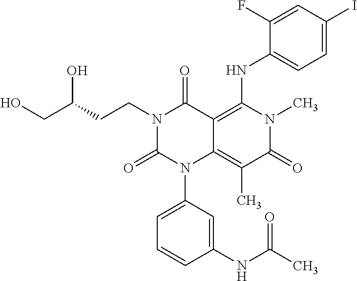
C1(NC(C)=O)=CC(N2C3=C(C)C(=O)N(C)C(NC4=CC=C(I)C=C4F)=C3C(=O)N(CCC(CO)O)C2=O)=CC=C1
